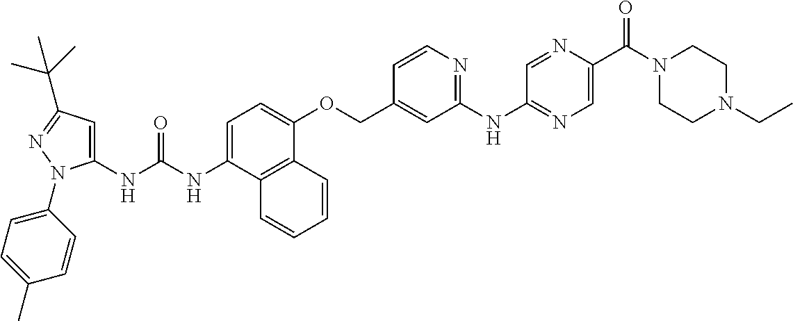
N(C(NC1=CC(C(C)(C)C)=NN1C1=CC=C(C)C=C1)=O)C1=CC=C(OCC2=CC(NC3=NC=C(C(N4CCN(CC)CC4)=O)N=C3)=NC=C2)C2=C1C=CC=C2
